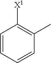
C1=CC=CC(C)=C1[X1]
